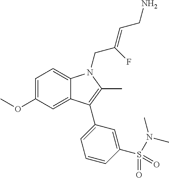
C1=C(OC)C=C2C(=C1)N(CC(=CCN)F)C(C)=C2C1=CC=CC(S(N(C)C)(=O)=O)=C1
